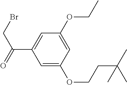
C1=C(OCC)C=C(C(CBr)=O)C=C1OCCC(C)(C)C
